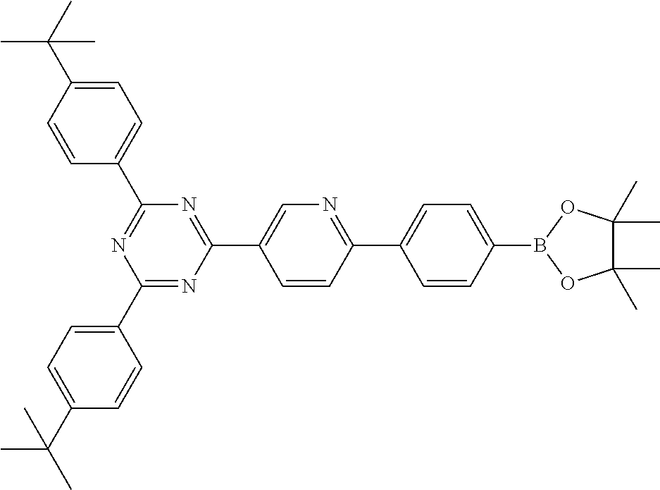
C1(C2=CC=C(C(C)(C)C)C=C2)=NC(C2=CN=C(C3=CC=C(B4OC(C)(C)C(C)(C)O4)C=C3)C=C2)=NC(C2=CC=C(C(C)(C)C)C=C2)=N1
